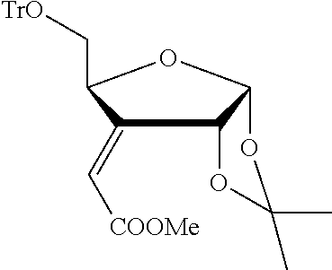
C1(=C[COOMe])C2C(OC1C[TrO])OC(C)(C)O2
